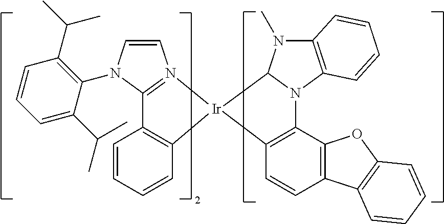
C1=CC=CC2=C1C1=N(C=CN1C1=C(C(C)C)C=CC=C1C(C)C)[Ir]21C2=C(C3=C(C=C2)C2=C(O3)C=CC=C2)N2C3=C(N(C)C12)C=CC=C3
